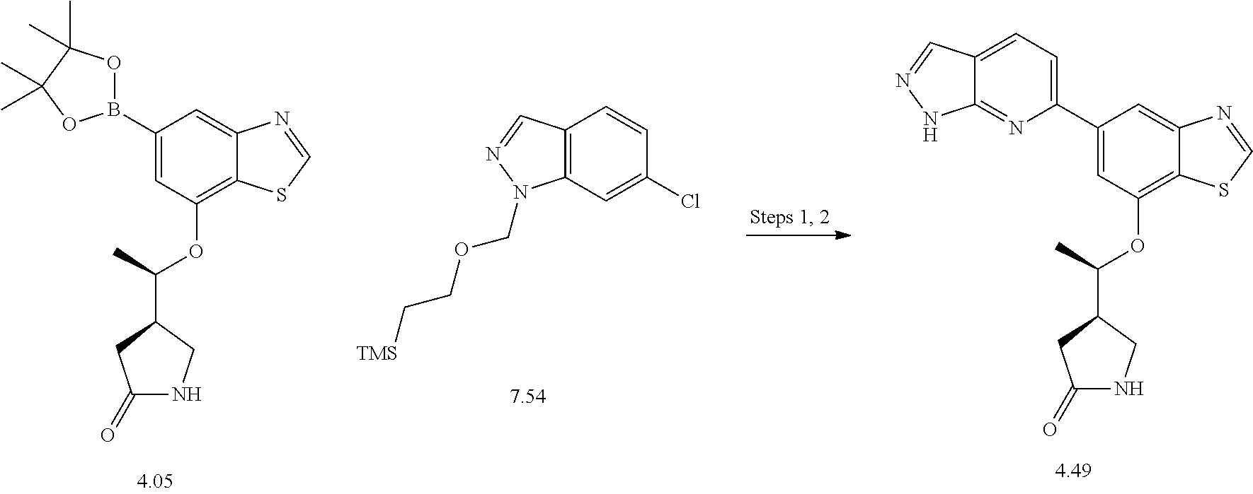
C1(B2OC(C)(C)C(C)(C)O2)=CC(OC(C)C2CNC(=O)C2)=C2C(=C1)N=CS2.C12=C(C=C(Cl)C=C1)N(COCC[TMS])N=C2.C1(C2=CC=C3C(=N2)NN=C3)=CC(OC(C)C2CNC(=O)C2)=C2C(=C1)N=CS2
